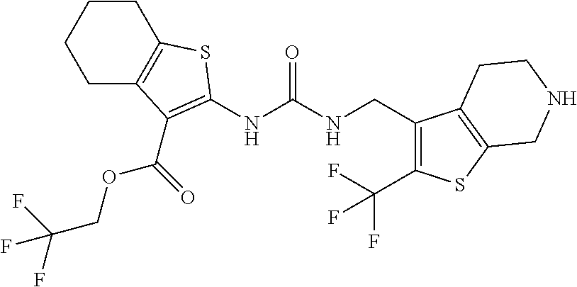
C1C2=C(CCC1)SC(NC(NCC1=C(C(F)(F)F)SC3=C1CCNC3)=O)=C2C(OCC(F)(F)F)=O
